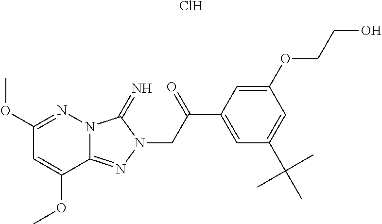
C1(OC)=NN2C(=NN(CC(C3=CC(C(C)(C)C)=CC(OCCO)=C3)=O)C2=N)C(OC)=C1.Cl
